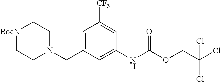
[BocN]1CCN(CC2=CC([CF3])=CC(NC(OCC(Cl)(Cl)Cl)=O)=C2)CC1
